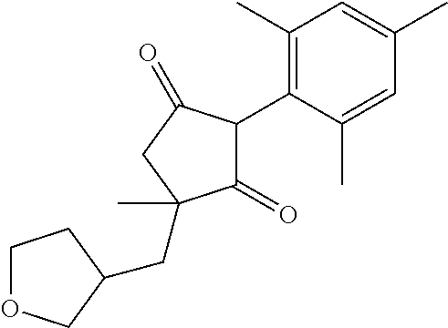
C1(=O)C(C2=C(C)C=C(C)C=C2C)C(=O)CC1(CC1COCC1)C
